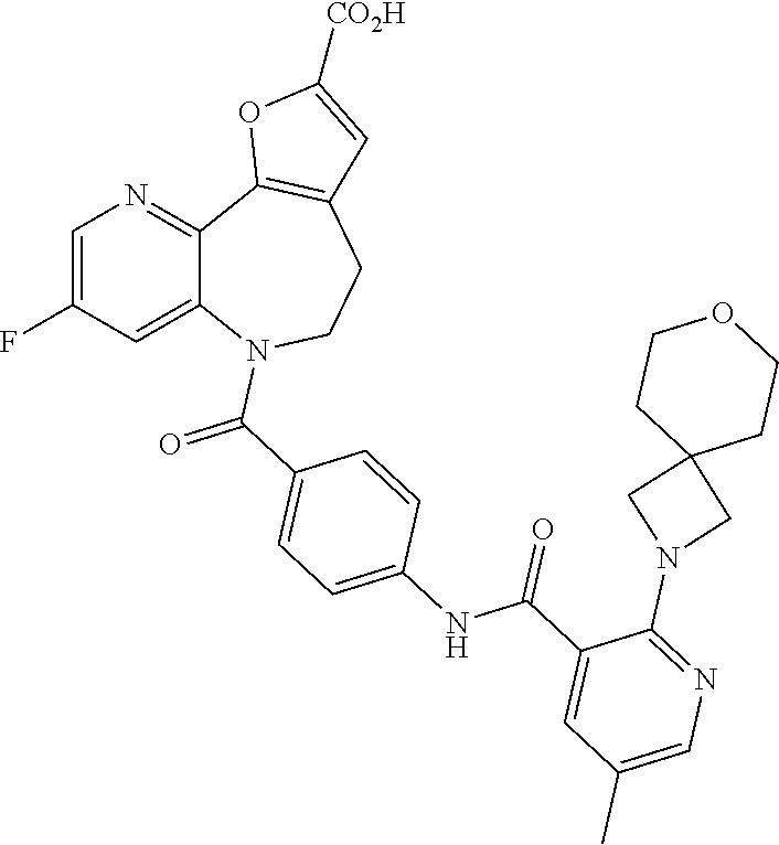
C1=C(F)C=C2C(=N1)C1=C(CCN2C(C2=CC=C(NC(C3=CC(C)=CN=C3N3CC4(C3)CCOCC4)=O)C=C2)=O)C=C([CO2H])O1
